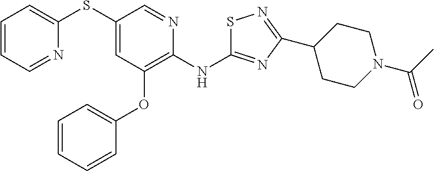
C1(SC2=CC=CC=N2)=CC(OC2=CC=CC=C2)=C(NC2=NC(C3CCN(C(C)=O)CC3)=NS2)N=C1
